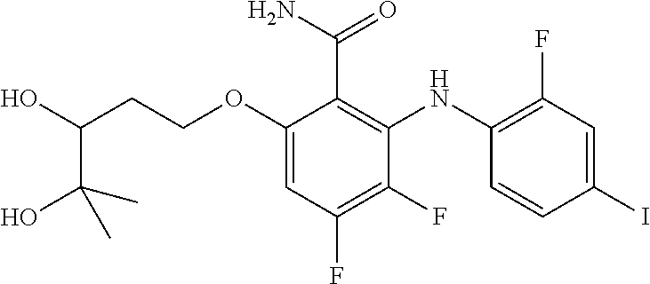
C(OC1=CC(F)=C(F)C(NC2=C(F)C=C(I)C=C2)=C1C(N)=O)CC(C(O)(C)C)O
